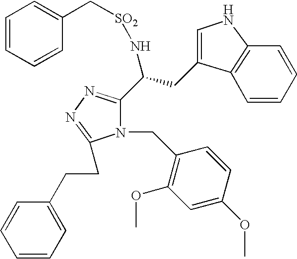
N(C(C1=NN=C(CCC2=CC=CC=C2)N1CC1=C(OC)C=C(OC)C=C1)CC1=CNC2=C1C=CC=C2)[SO2]CC1=CC=CC=C1
